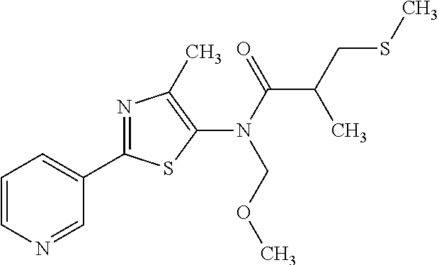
N1=CC(C2=NC(C)=C(N(C(C(CSC)C)=O)COC)S2)=CC=C1
